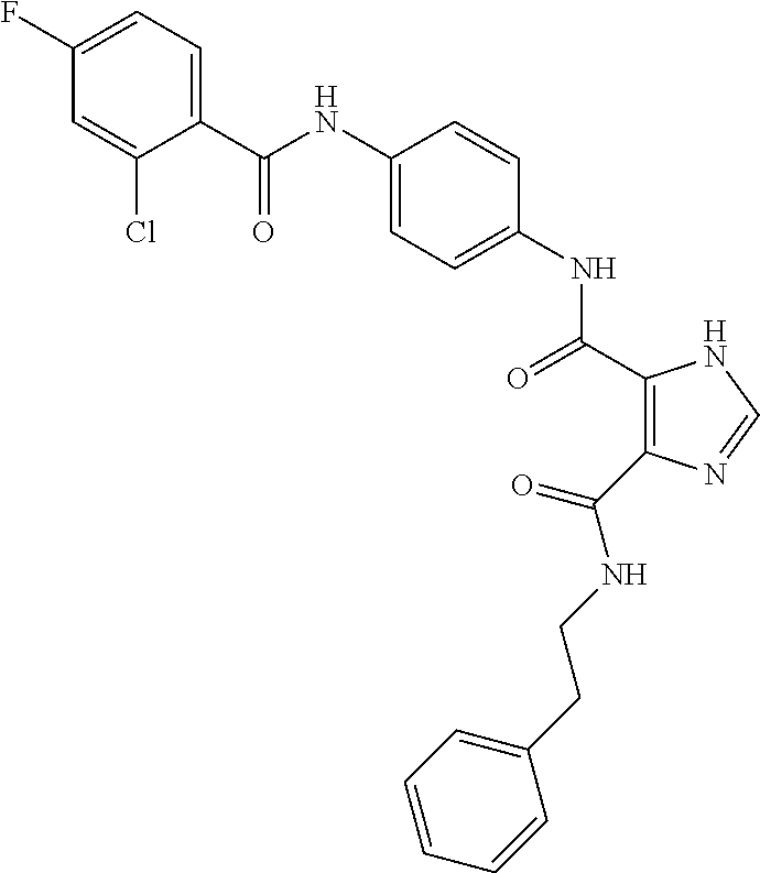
C(NC1=CC=C(NC(=O)C2=C(C(NCCC3=CC=CC=C3)=O)N=CN2)C=C1)(=O)C1=CC=C(F)C=C1Cl
